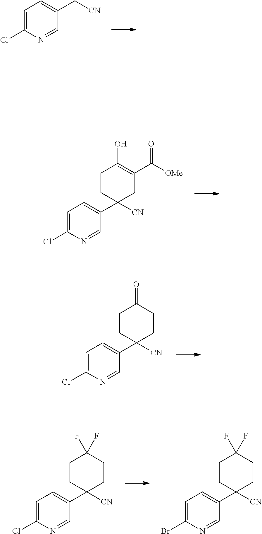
C1=C(Cl)N=CC(C[CN])=C1.C1=C(Cl)N=CC(C2([CN])CC(C([OMe])=O)=C(O)CC2)=C1.C1=C(Cl)N=CC(C2([CN])CCC(=O)CC2)=C1.C1=C(Cl)N=CC(C2([CN])CCC(F)(F)CC2)=C1.C1=C(Br)N=CC(C2([CN])CCC(F)(F)CC2)=C1
